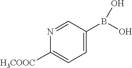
C1=C(B(O)O)C=NC([H3COOC])=C1
